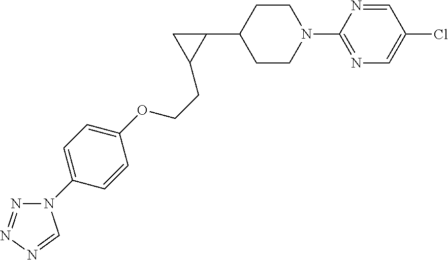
C1(N2CCC(C3CC3CCOC3=CC=C(N4N=NN=C4)C=C3)CC2)=NC=C(Cl)C=N1
